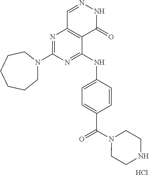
N1=C(N2CCCCCC2)N=C(NC2=CC=C(C(=O)N3CCNCC3)C=C2)C2=C1C=NNC2=O.Cl
